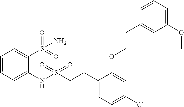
C1=CC=C(NS(CCC2=CC=C(Cl)C=C2OCCC2=CC(OC)=CC=C2)(=O)=O)C(S(=O)(N)=O)=C1
